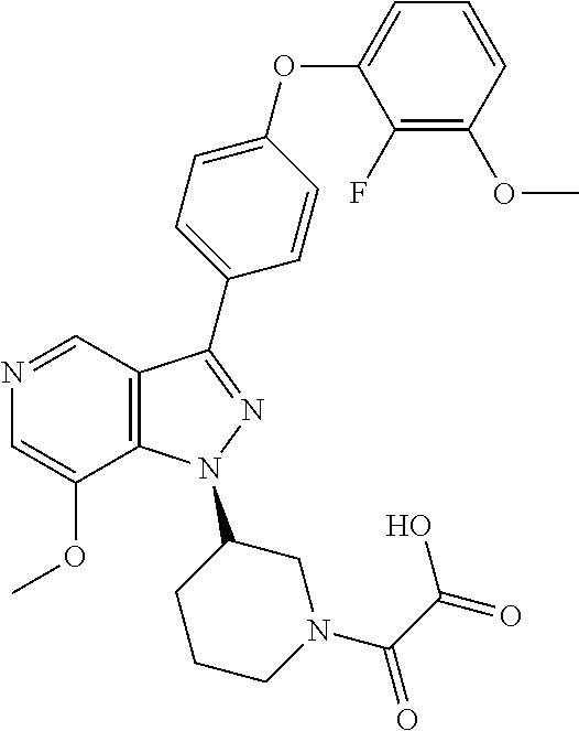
N1=CC2=C(C(OC)=C1)N(C1CCCN(C(C(O)=O)=O)C1)N=C2C1=CC=C(OC2=CC=CC(OC)=C2F)C=C1
